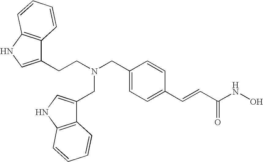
C1(CCN(CC2=CC=C(C=CC(NO)=O)C=C2)CC2=CNC3=C2C=CC=C3)=CNC2=C1C=CC=C2
